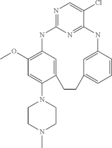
N1=C2N=C(C(Cl)=C1)NC1=CC(=CC=C1)CCC1=CC(=C(OC)C=C1N1CCN(C)CC1)N2
